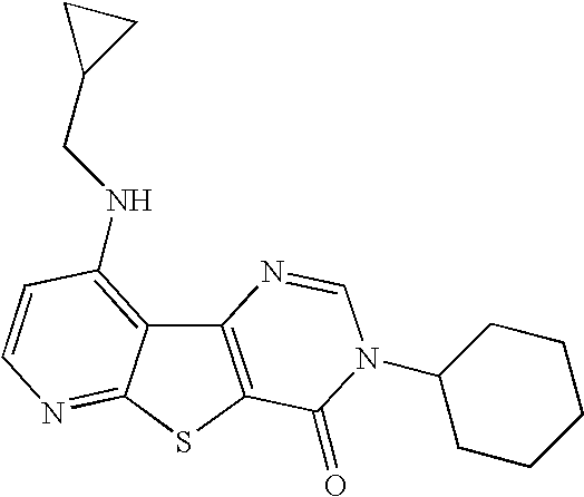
C12=C(SC3=NC=CC(NCC4CC4)=C13)C(=O)N(C1CCCCC1)C=N2
